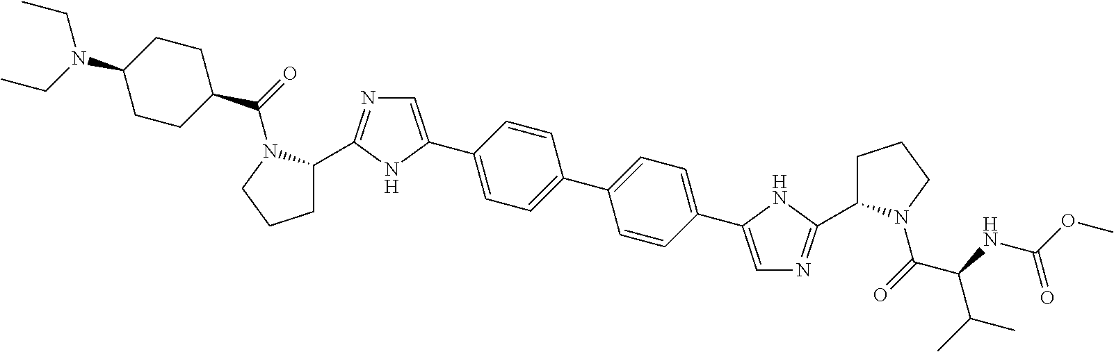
C1=C(C2=CC=C(C3=CC=C(C4=CN=C(C5CCCN5C(=O)C5CCC(N(CC)CC)CC5)N4)C=C3)C=C2)NC(C2CCCN2C(=O)C(C(C)C)NC(OC)=O)=N1
